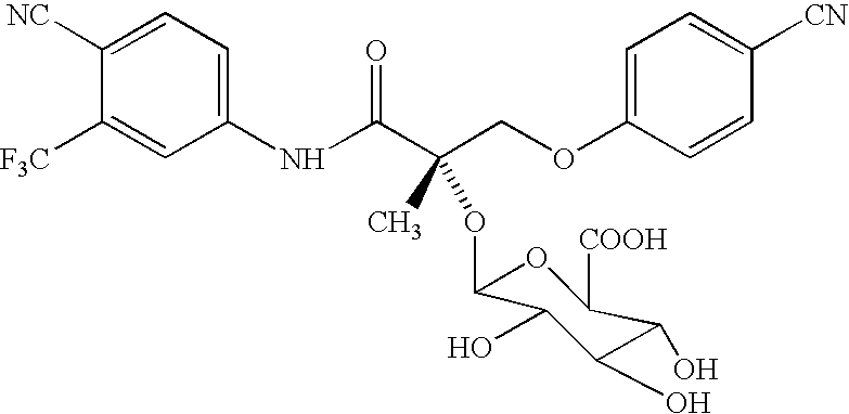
C1([NC])=CC=C(NC(C(COC2=CC=C([CN])C=C2)(C)OC2OC([COOH])C(O)C(O)C2O)=O)C=C1[F3C]
